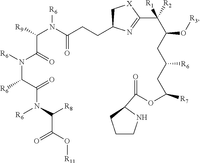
C1C(CCC(N(C([R9])C(=O)N([R6])C(C(=O)N(C([R8])C(=O)O[R11])[R6])[R6])[R6])=O)N=C(C(C(O[R3])CC([R6])CC([R7])OC(=O)C2NCCC2)([R2])[R1])[X]1
